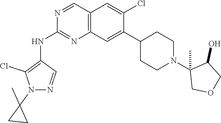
C1(Cl)=C(NC2=NC3=C(C=N2)C=C(Cl)C(C2CCN(C4(C)COCC4O)CC2)=C3)C=NN1C1(C)CC1
